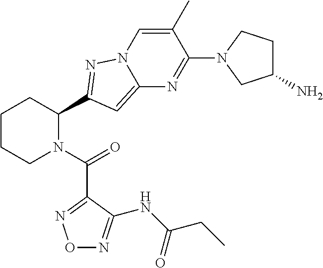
C1CCN(C(=O)C2=NON=C2NC(CC)=O)C(C2=NN3C=C(C)C(N4CC(N)CC4)=NC3=C2)C1
